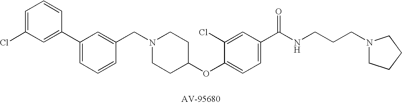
C1(CN2CCC(OC3=CC=C(C(NCCCN4CCCC4)=O)C=C3Cl)CC2)=CC(C2=CC(Cl)=CC=C2)=CC=C1
